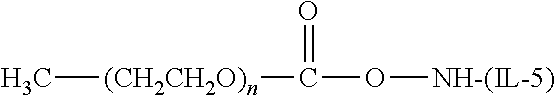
C[(CH2CH2O)n]C(=O)O[NH-(IL-5)]
